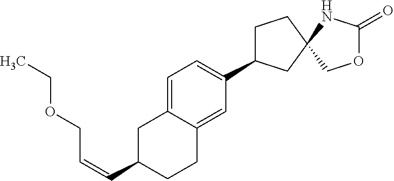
C1=C2C(=CC(C3CCC4(C3)NC(=O)OC4)=C1)CCC(C=CCOCC)C2
